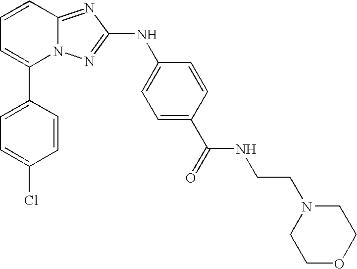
C1(C2=CC=C(Cl)C=C2)=CC=CC2=NC(NC3=CC=C(C(NCCN4CCOCC4)=O)C=C3)=NN12
